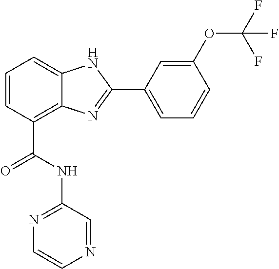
C1=CC(C(NC2=NC=CN=C2)=O)=C2C(=C1)NC(C1=CC=CC(OC(F)(F)F)=C1)=N2
